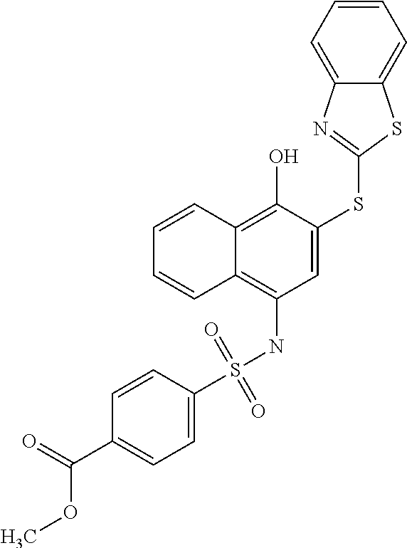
C1(S(NC2=C3C(=C(O)C(SC4=NC5=CC=CC=C5S4)=C2)C=CC=C3)(=O)=O)=CC=C(C(=O)OC)C=C1
